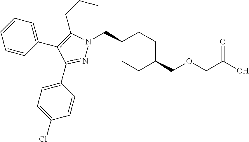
C1(CN2N=C(C3=CC=C(Cl)C=C3)C(C3=CC=CC=C3)=C2CCC)CCC(COCC(O)=O)CC1
